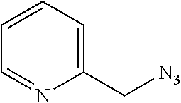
C1(C[N3])=CC=CC=N1
